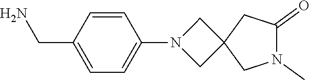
C1(CN)=CC=C(N2CC3(C2)CN(C)C(=O)C3)C=C1
